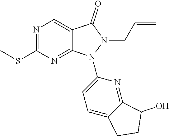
N1=C(SC)N=C2C(=C1)C(=O)N(CC=C)N2C1=CC=C2C(=N1)C(O)CC2
